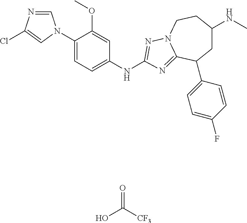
C1=NC(Cl)=CN1C1=CC=C(NC2=NN3CCC(NC)CC(C4=CC=C(F)C=C4)C3=N2)C=C1OC.OC([CF3])=O
